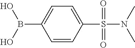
C1=CC(S(=O)(=O)N(C)C)=CC=C1B(O)O
